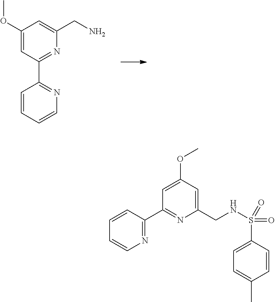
C1(OC)=CC(C2=NC=CC=C2)=NC(CN)=C1.C1=CC(C2=NC(CNS(C3=CC=C(C)C=C3)(=O)=O)=CC(OC)=C2)=NC=C1
